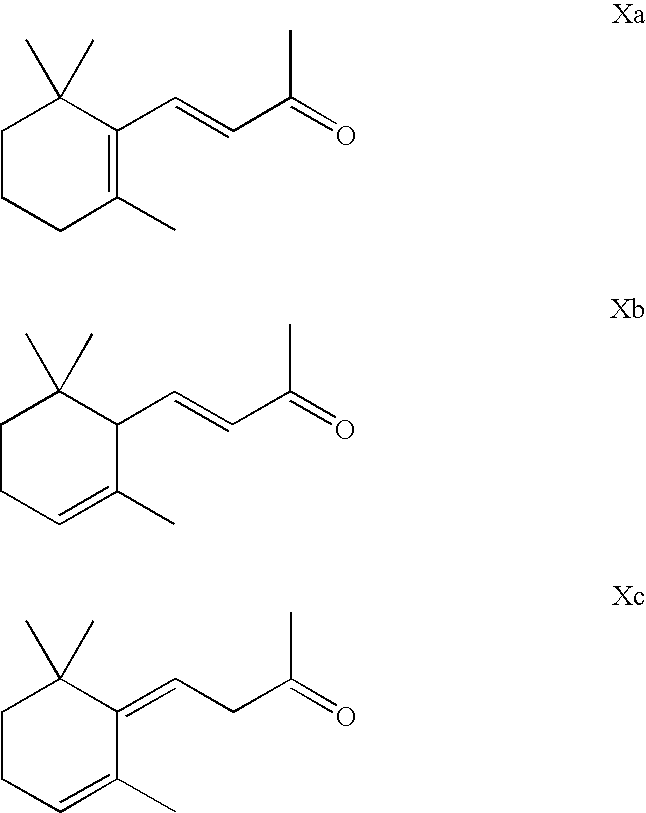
C1CCC(C)=C(C=CC(=O)C)C1(C)C.C1CC=C(C)C(C=CC(=O)C)C1(C)C.C1CC=C(C)C(=CCC(=O)C)C1(C)C
